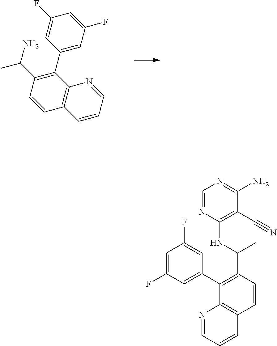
C12=C(C(C3=CC(F)=CC(F)=C3)=C(C(N)C)C=C1)N=CC=C2.C1=CC2=C(C(C3=CC(F)=CC(F)=C3)=C1C(C)NC1=C(C#N)C(N)=NC=N1)N=CC=C2
